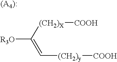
[R3O]C([(CH2)X][COOH])=C[(CH2)y][COOH]
